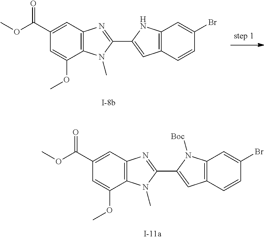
C1=C(OC)C2=C(C=C1C(OC)=O)N=C(C1=CC3=C(N1[Boc])C=C(Br)C=C3)N2C.C1=C(OC)C2=C(C=C1C(OC)=O)N=C(C1=CC3=C(N1)C=C(Br)C=C3)N2C
